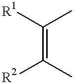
C(=C([R2])C)([R1])C
